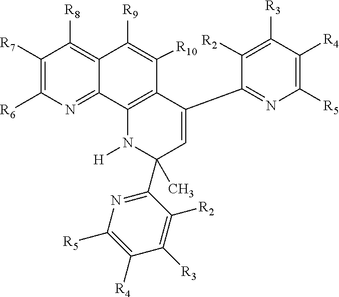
C1([R7])=C([R6])N=C2C(=C1[R8])C([R9])=C([R10])C1=C2N([H])C(C)(C2=NC([R5])=C([R4])C([R3])=C2[R2])C=C1C1=NC([R5])=C([R4])C([R3])=C1[R2]
